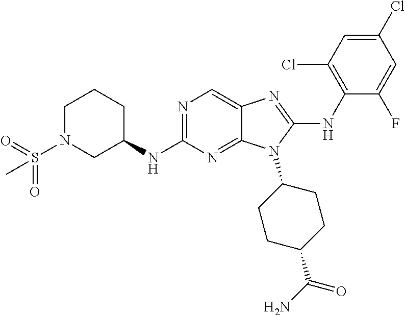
N1=C(NC2CCCN(S(=O)(=O)C)C2)N=C2C(=C1)N=C(NC1=C(Cl)C=C(Cl)C=C1F)N2C1CCC(C(N)=O)CC1
